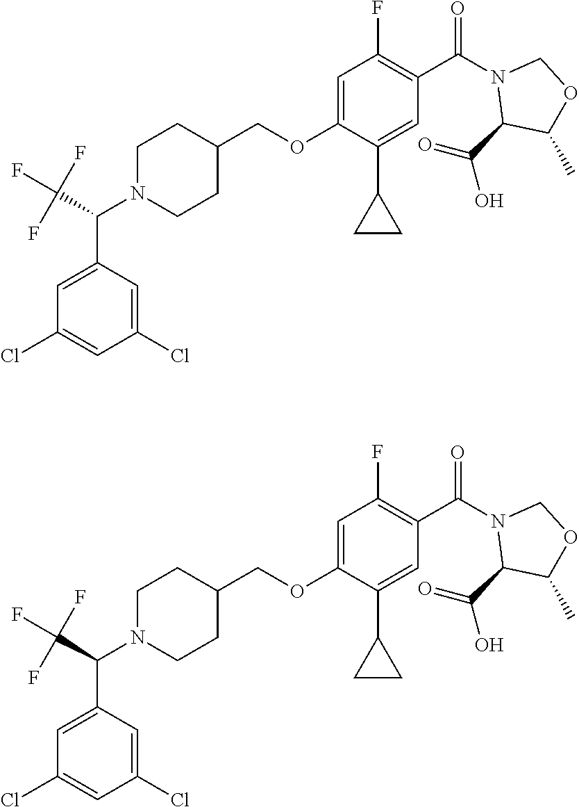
N1(C(C(F)(F)F)C2=CC(Cl)=CC(Cl)=C2)CCC(COC2=CC(F)=C(C(=O)N3C(C(=O)O)C(C)OC3)C=C2C2CC2)CC1.N1(C(C(F)(F)F)C2=CC(Cl)=CC(Cl)=C2)CCC(COC2=CC(F)=C(C(=O)N3C(C(=O)O)C(C)OC3)C=C2C2CC2)CC1
